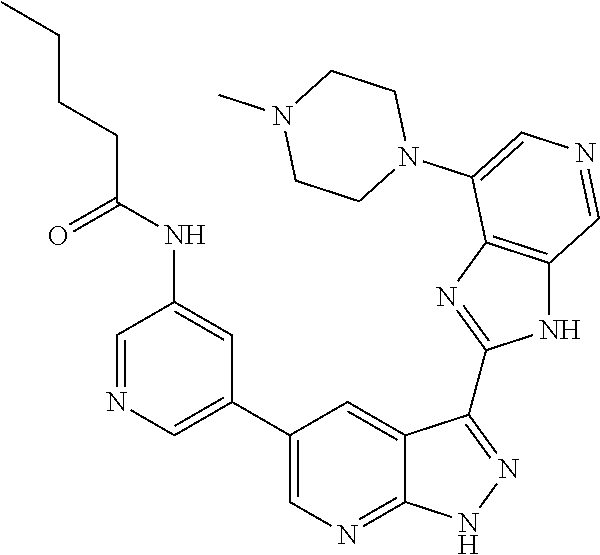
C1=NC=C(C2=CN=C3C(=C2)C(C2=NC4=C(N2)C=NC=C4N2CCN(C)CC2)=NN3)C=C1NC(=O)CCCC
